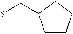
C1CCCC1CS
